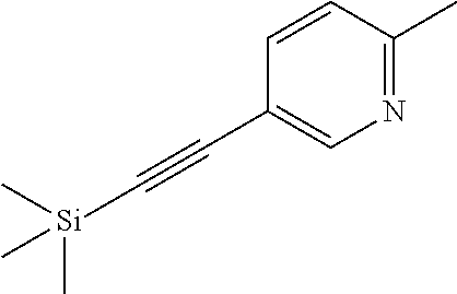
N1=C(C)C=CC(C#C[Si](C)(C)C)=C1
